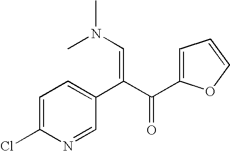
C1=C(Cl)N=CC(C(C(=O)C2=CC=CO2)=CN(C)C)=C1
